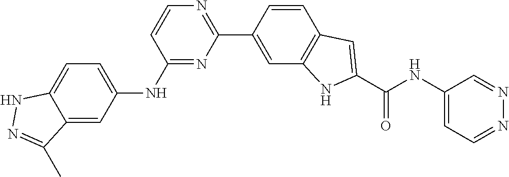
C1=CC(NC2=CC=C3C(=C2)C(C)=NN3)=NC(C2=CC3=C(C=C2)C=C(C(NC2=CC=NN=C2)=O)N3)=N1
